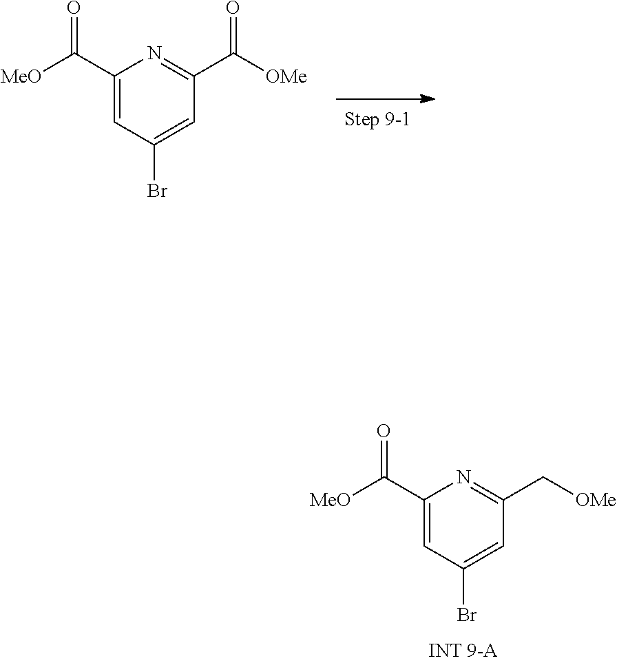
C1(C([MeO])=O)=CC(Br)=CC(C[OMe])=N1.C1(C([MeO])=O)=CC(Br)=CC(C([OMe])=O)=N1
